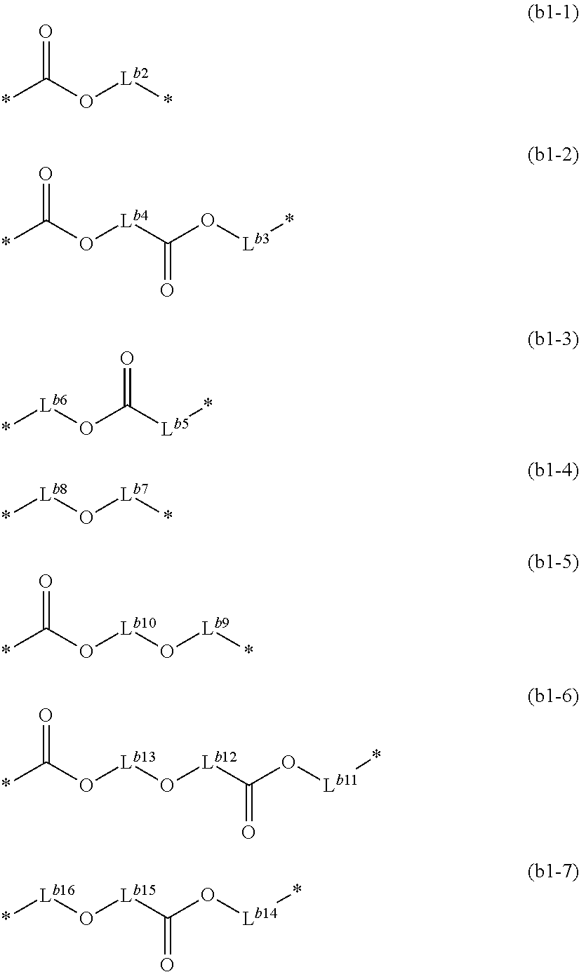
*C(O[Lb2]*)=O.*C(O[Lb4]C(O[Lb3]*)=O)=O.*[Lb6]OC([Lb5]*)=O.*[Lb8]O[Lb7]*.*C(O[Lb10]O[Lb9]*)=O.*C(O[Lb13]O[Lb12]C(O[Lb11]*)=O)=O.*[Lb16]O[Lb15]C(O[Lb14]*)=O
